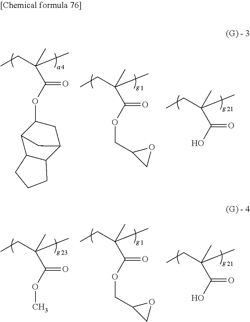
CCC(C)(C(OC1C2C3C(C(C1)C2)CCC3)=O)C.CCC(C)(C(OCC1CO1)=O)C.CCC(C)(C(O)=O)C.CCC(C)(C(OCC1CO1)=O)C.CCC(C)(C(O)=O)C.CCC(C)(C(OC)=O)C
